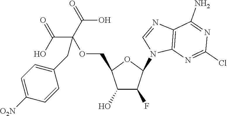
C1(O)C(F)C(N2C3=C(C(N)=NC(Cl)=N3)N=C2)OC1COC(CC1=CC=C([O2N])C=C1)(C(O)=O)C(O)=O
